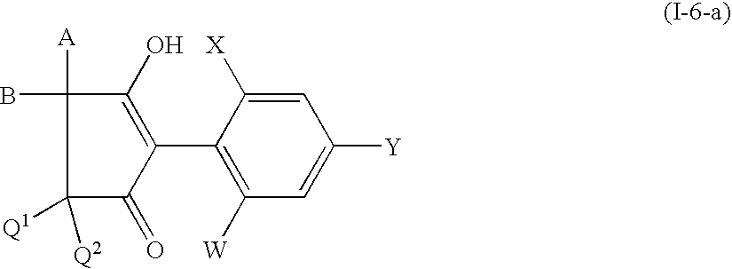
C1([Q2])([Q1])C(=O)C(C2=C([W])C=C([Y])C=C2[X])=C(O)C1(B)[A]
